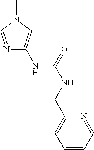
N1=CN(C)C=C1NC(=O)NCC1=CC=CC=N1
